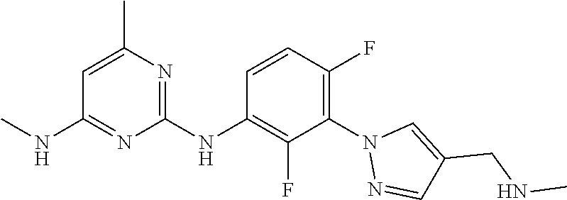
C1=C(C)N=C(NC2=C(F)C(N3N=CC(CNC)=C3)=C(F)C=C2)N=C1NC
